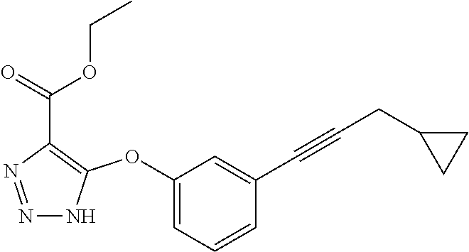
N1=NC(C(=O)OCC)=C(OC2=CC=CC(C#CCC3CC3)=C2)N1
